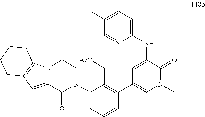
N12C(=CC3=C1CCCC3)C(=O)N(C1=CC=CC(C3=CN(C)C(=O)C(NC4=CC=C(F)C=N4)=C3)=C1C[AcO])CC2
